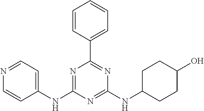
C1(NC2=NC(C3=CC=CC=C3)=NC(NC3CCC(O)CC3)=N2)=CC=NC=C1
